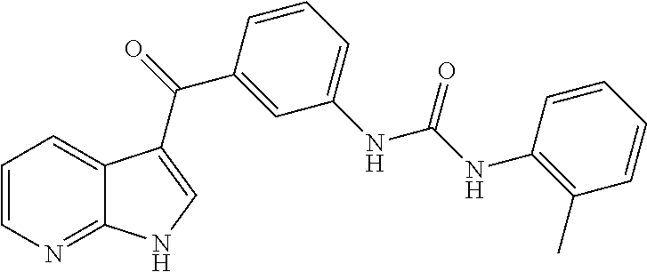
C1=CN=C2C(=C1)C(C(=O)C1=CC(NC(NC3=C(C)C=CC=C3)=O)=CC=C1)=CN2
